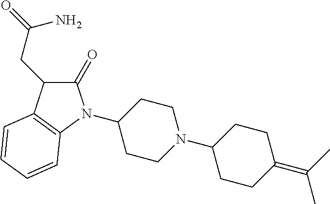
C1(N2C(=O)C(CC(=O)N)C3=C2C=CC=C3)CCN(C2CCC(=C(C)C)CC2)CC1
